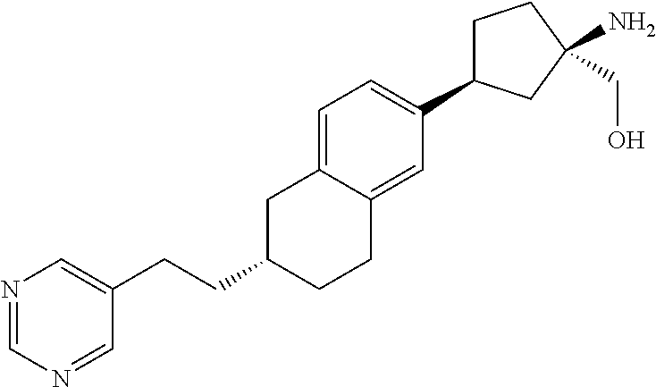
C(C1CCC2=CC(C3CCC(N)(CO)C3)=CC=C2C1)CC1=CN=CN=C1
